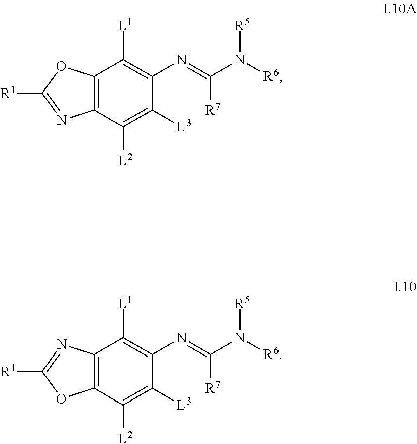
C12=C(C([L2])=C([L3])C(N=C(N([R6])[R5])[R7])=C1[L1])N=C([R1])O2.C12=C(C([L2])=C([L3])C(N=C(N([R6])[R5])[R7])=C1[L1])OC([R1])=N2
